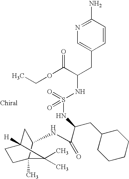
N(C(CC1CCCCC1)C(NC1CC2([H])C(C)(C)C1(C)CC2)=O)S(=O)(=O)NC(CC1=CN=C(N)C=C1)C(OCC)=O
